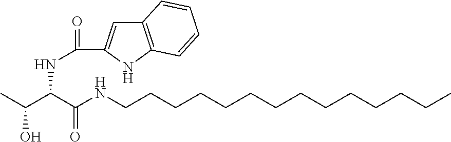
C12=C(NC(C(=O)NC(C(C)O)C(NCCCCCCCCCCCCCC)=O)=C1)C=CC=C2
